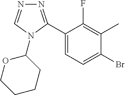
C1(C2=NN=CN2C2OCCCC2)=CC=C(Br)C(C)=C1F
